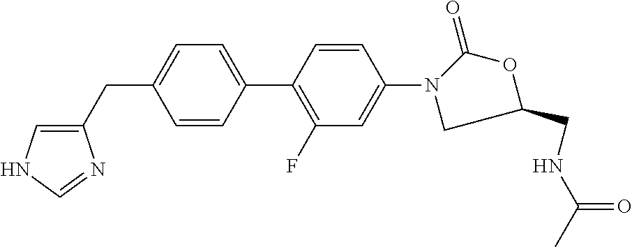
C1=C(C2=C(F)C=C(N3CC(CNC(=O)C)OC3=O)C=C2)C=CC(CC2=CNC=N2)=C1
